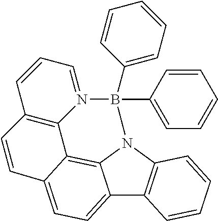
C12=CC=C3C4=C1N(C1=C2C=CC=C1)B(C1=CC=CC=C1)(C1=CC=CC=C1)N1=CC=CC(=C41)C=C3
